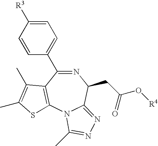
N1=C(C2=CC=C([R3])C=C2)C2=C(N3C(=NN=C3C)C1CC(O[R4])=O)SC(C)=C2C
